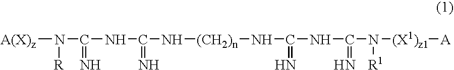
[A(X)z]N(C(NC(=N)N[(CH2)n]NC(NC(N([(X1)z1][A])[R1])=N)=N)=N)[R]
